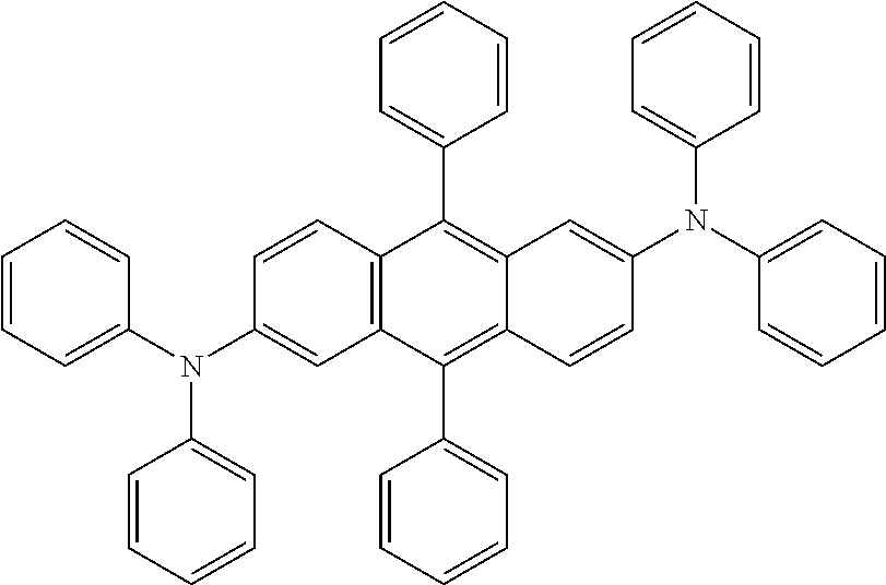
C1=CC=C(N(C2=CC3=C(C=C2)C(C2=CC=CC=C2)=C2C(=C3C3=CC=CC=C3)C=CC(N(C3=CC=CC=C3)C3=CC=CC=C3)=C2)C2=CC=CC=C2)C=C1
